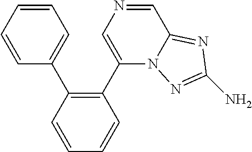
C1=CC=CC(C2=C(C3=CN=CC4=NC(N)=NN34)C=CC=C2)=C1
